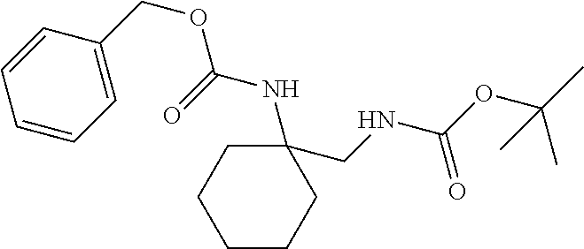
C1=CC=C(COC(=O)NC2(CNC(=O)OC(C)(C)C)CCCCC2)C=C1
